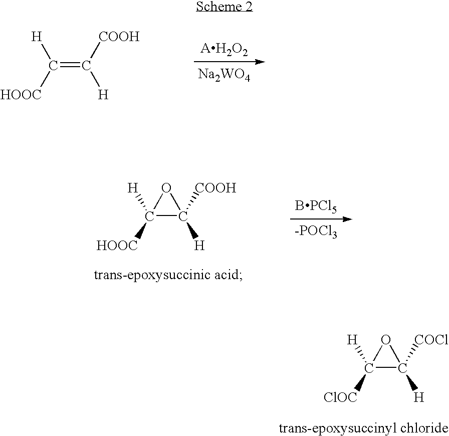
C(=C([COOH])[H])([H])[HOOC].[Na2WO4].C1([H])([HOOC])C([COOH])([H])O1.[-POCl3].[BPCl5].C1([H])([ClOC])C([COCl])([H])O1
